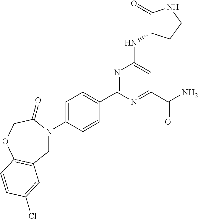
C1(C2=CC=C(N3CC4=C(OCC3=O)C=CC(Cl)=C4)C=C2)=NC(NC2C(=O)NCC2)=CC(C(N)=O)=N1
